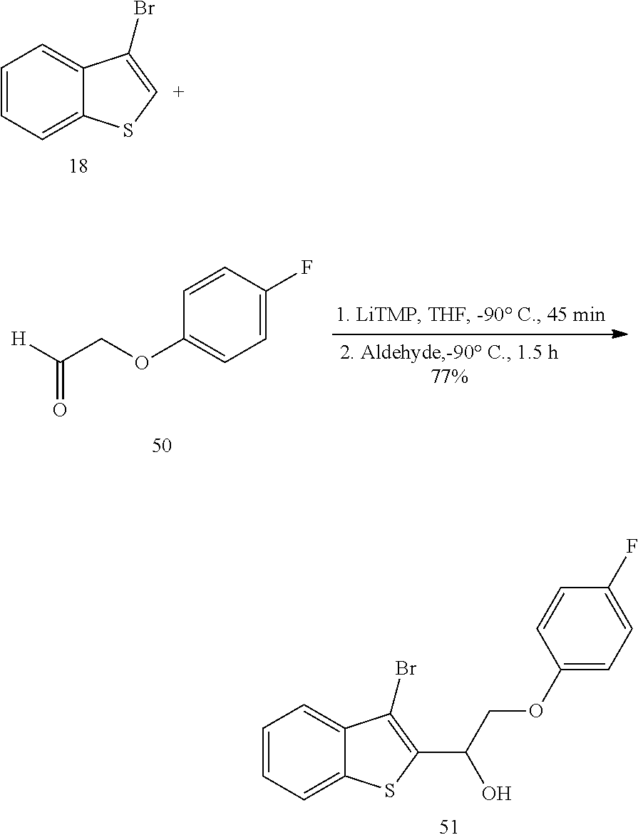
C1=CC=C2C(=C1)C(Br)=[C+]S2.C1=CC=C2C(=C1)C(Br)=C(C(COC1=CC=C(F)C=C1)O)S2.C1=C(F)C=CC(OCC([H])=O)=C1
